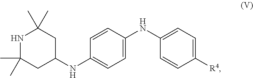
N1C(C)(C)CC(NC2=CC=C(NC3=CC=C([R4])C=C3)C=C2)CC1(C)C
